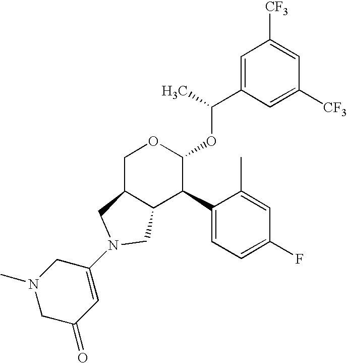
C1(C2C(OC(C3=CC([CF3])=CC([CF3])=C3)C)OCC3C2CN(C2=CC(=O)CN(C)C2)C3)=CC=C(F)C=C1C
